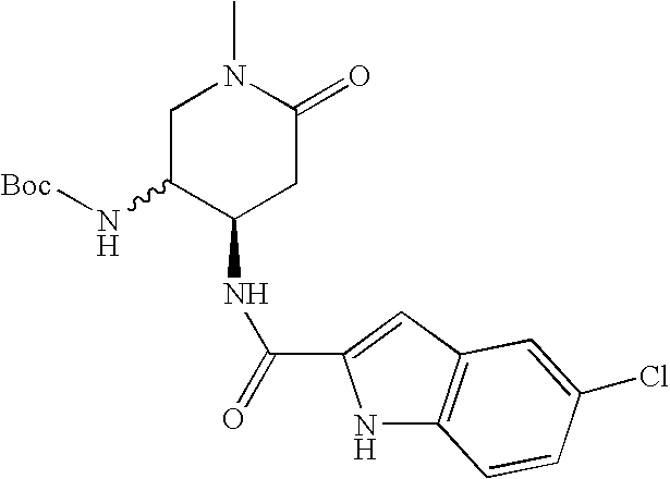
N1C2=C(C=C1C(=O)NC1CC(=O)N(C)CC1N[Boc])C=C(Cl)C=C2
